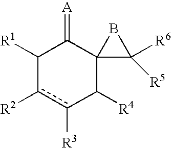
c1([R3])c([R2])C([R1])C(=[A])C2(C1[R4])C([R5])([R6])B2
